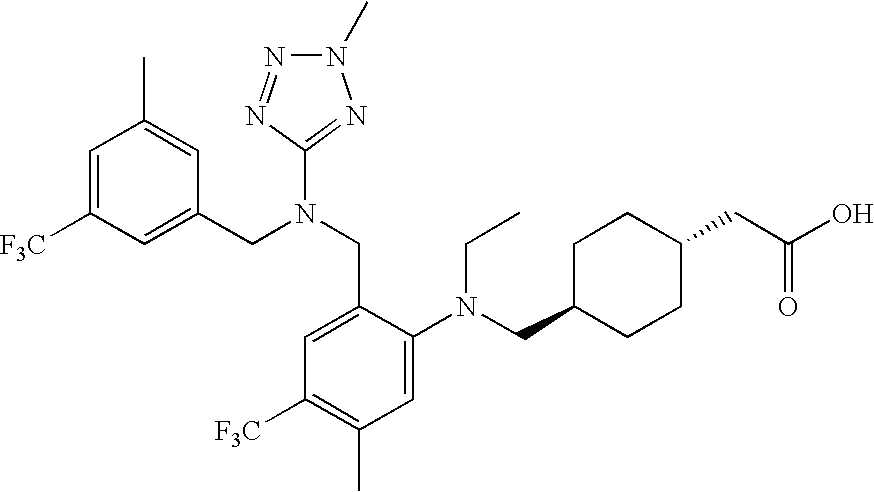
C1=C([F3C])C=C(CN(CC2=CC([F3C])=C(C)C=C2N(CC2CCC(CC(O)=O)CC2)CC)C2=NN(C)N=N2)C=C1C
